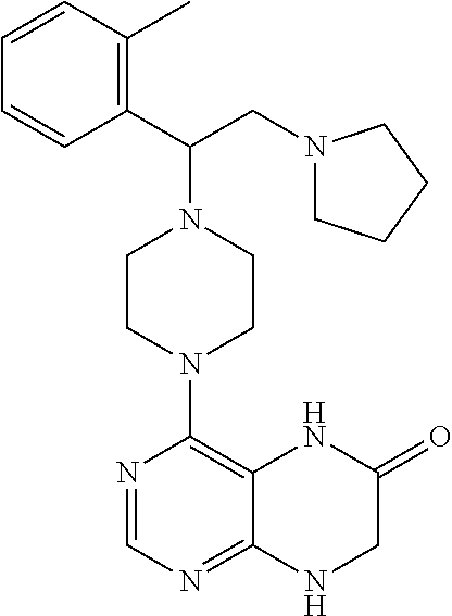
C1(C(CN2CCCC2)N2CCN(C3=C4C(=NC=N3)NCC(=O)N4)CC2)=C(C)C=CC=C1
